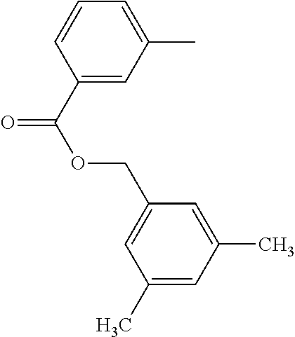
C1=C(C)C=C(C(=O)OCC2=CC(C)=CC(C)=C2)C=C1
